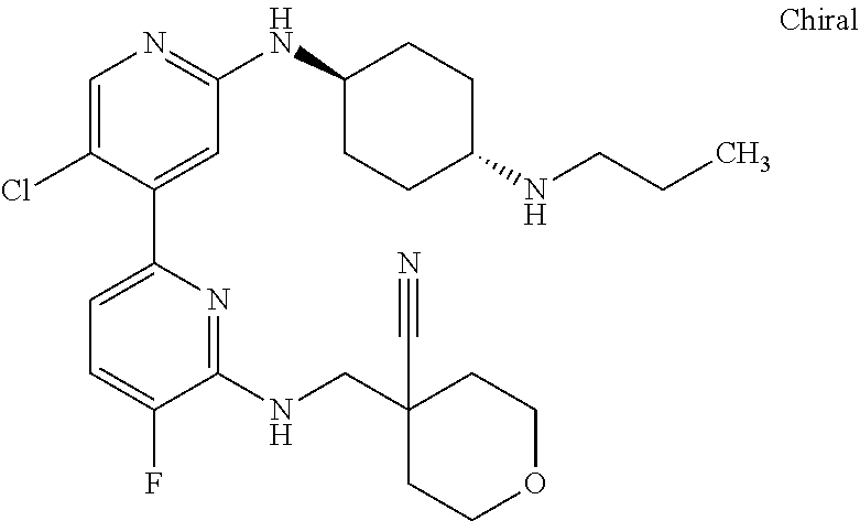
C1=C(Cl)C(C2=CC=C(F)C(NCC3(C#N)CCOCC3)=N2)=CC(NC2CCC(NCCC)CC2)=N1
